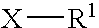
[X][R1]
